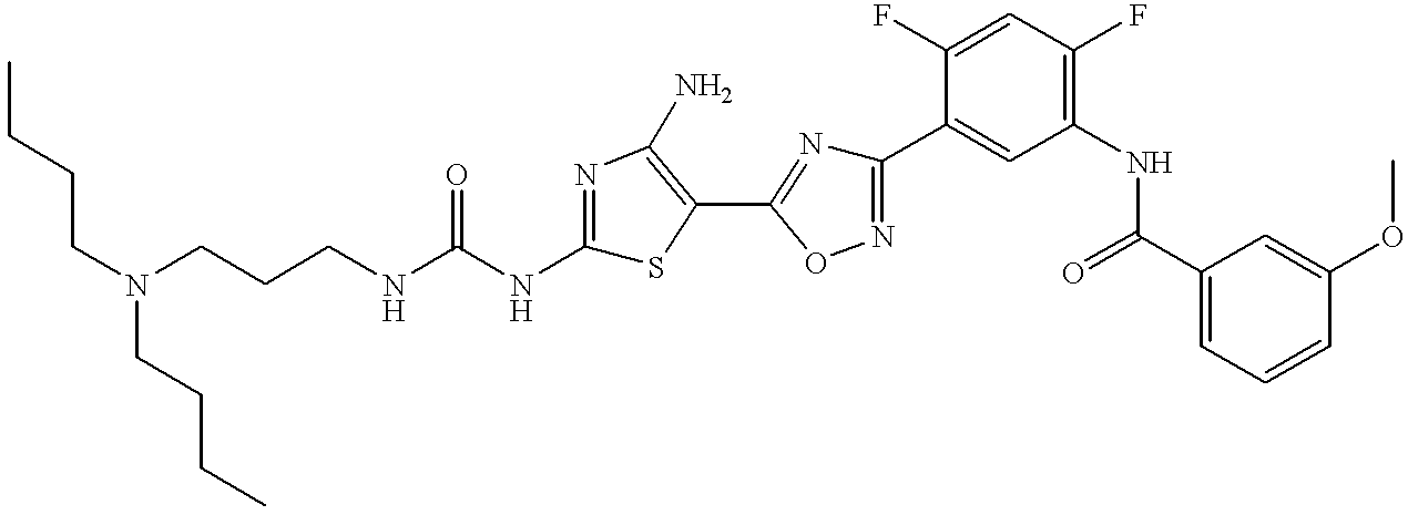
C(CNC(NC1=NC(N)=C(C2=NC(C3=CC(NC(C4=CC=CC(OC)=C4)=O)=C(F)C=C3F)=NO2)S1)=O)CN(CCCC)CCCC
